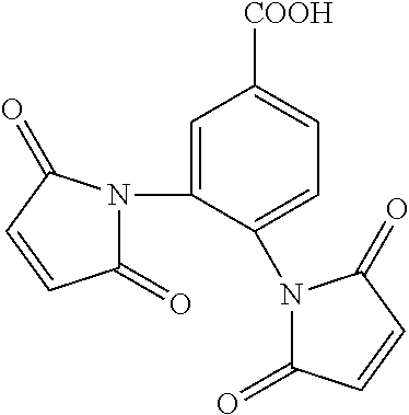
C1=C(N2C(=O)C=CC2=O)C(N2C(=O)C=CC2=O)=CC=C1[COOH]
